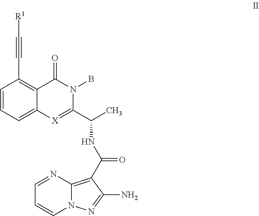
N12C(=C(C(NC(C3=[X]C4=CC=CC(C#C[R1])=C4C(=O)N3B)C)=O)C(N)=N1)N=CC=C2
